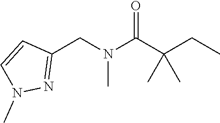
C1(CN(C(C(CC)(C)C)=O)C)=NN(C)C=C1
